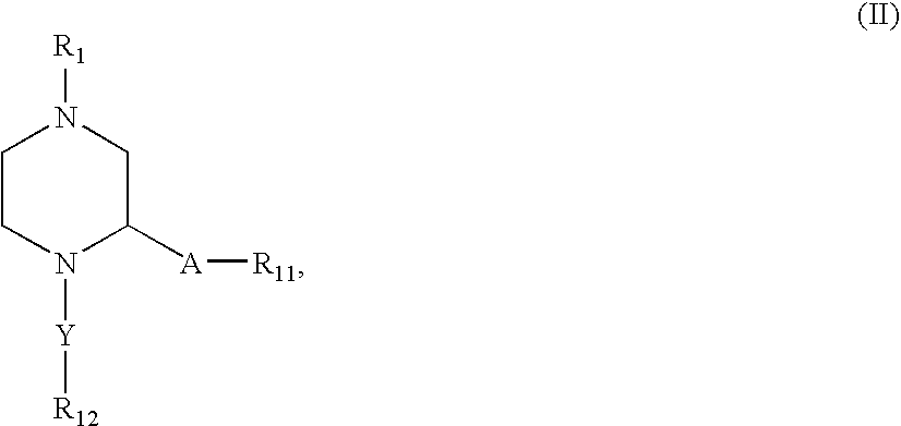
C1CN([Y][R12])C([A][R11])CN1[R1]
